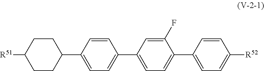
C1CC([R51])CCC1C1=CC=C(C2=CC=C(C3=CC=C([R52])C=C3)C(F)=C2)C=C1
